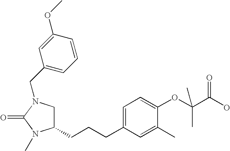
C1(CCCC2=CC=C(OC(C(O)=O)(C)C)C(C)=C2)CN(CC2=CC=CC(OC)=C2)C(=O)N1C
